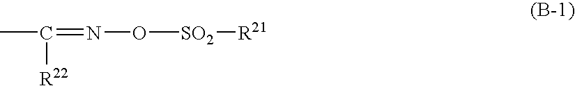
CC(=NO[SO2][R21])[R22]
